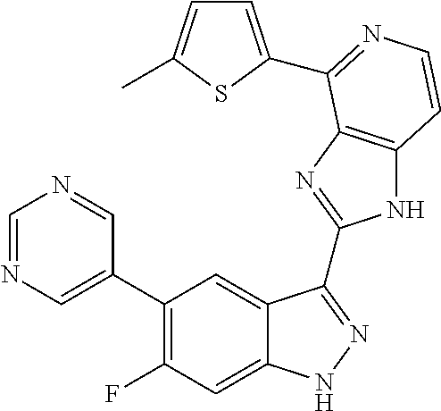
C1=C(C2=C(F)C=C3C(=C2)C(C2=NC4=C(N2)C=CN=C4C2=CC=C(C)S2)=NN3)C=NC=N1
